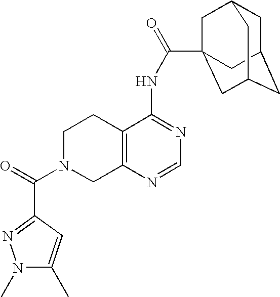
C1N(C(=O)C2=NN(C)C(C)=C2)CC2=C(C1)C(NC(=O)C13CC4CC(CC(C1)C4)C3)=NC=N2
